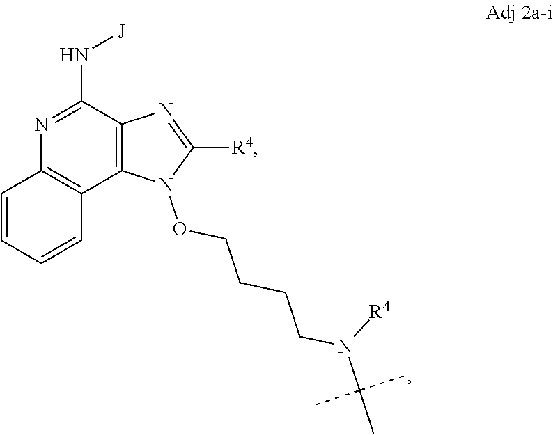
C12=C(C(N[J])=NC3=C1C=CC=C3)N=C([R4])N2OCCCCN(C(C)(C)C)[R4]
